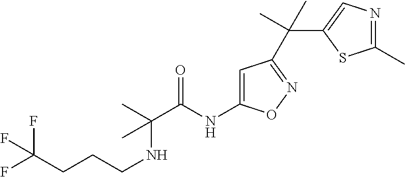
C(C(NC1=CC(C(C2=CN=C(C)S2)(C)C)=NO1)=O)(C)(NCCCC(F)(F)F)C
